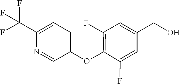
C1(OC2=C(F)C=C(CO)C=C2F)=CC=C(C(F)(F)F)N=C1
